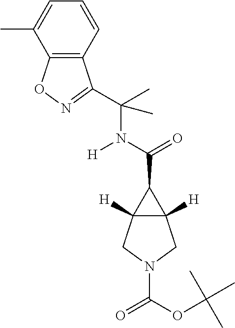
C12([H])C([H])(CN(C(OC(C)(C)C)=O)C1)C2C(N([H])C(C1=NOC2=C1C=CC=C2C)(C)C)=O
